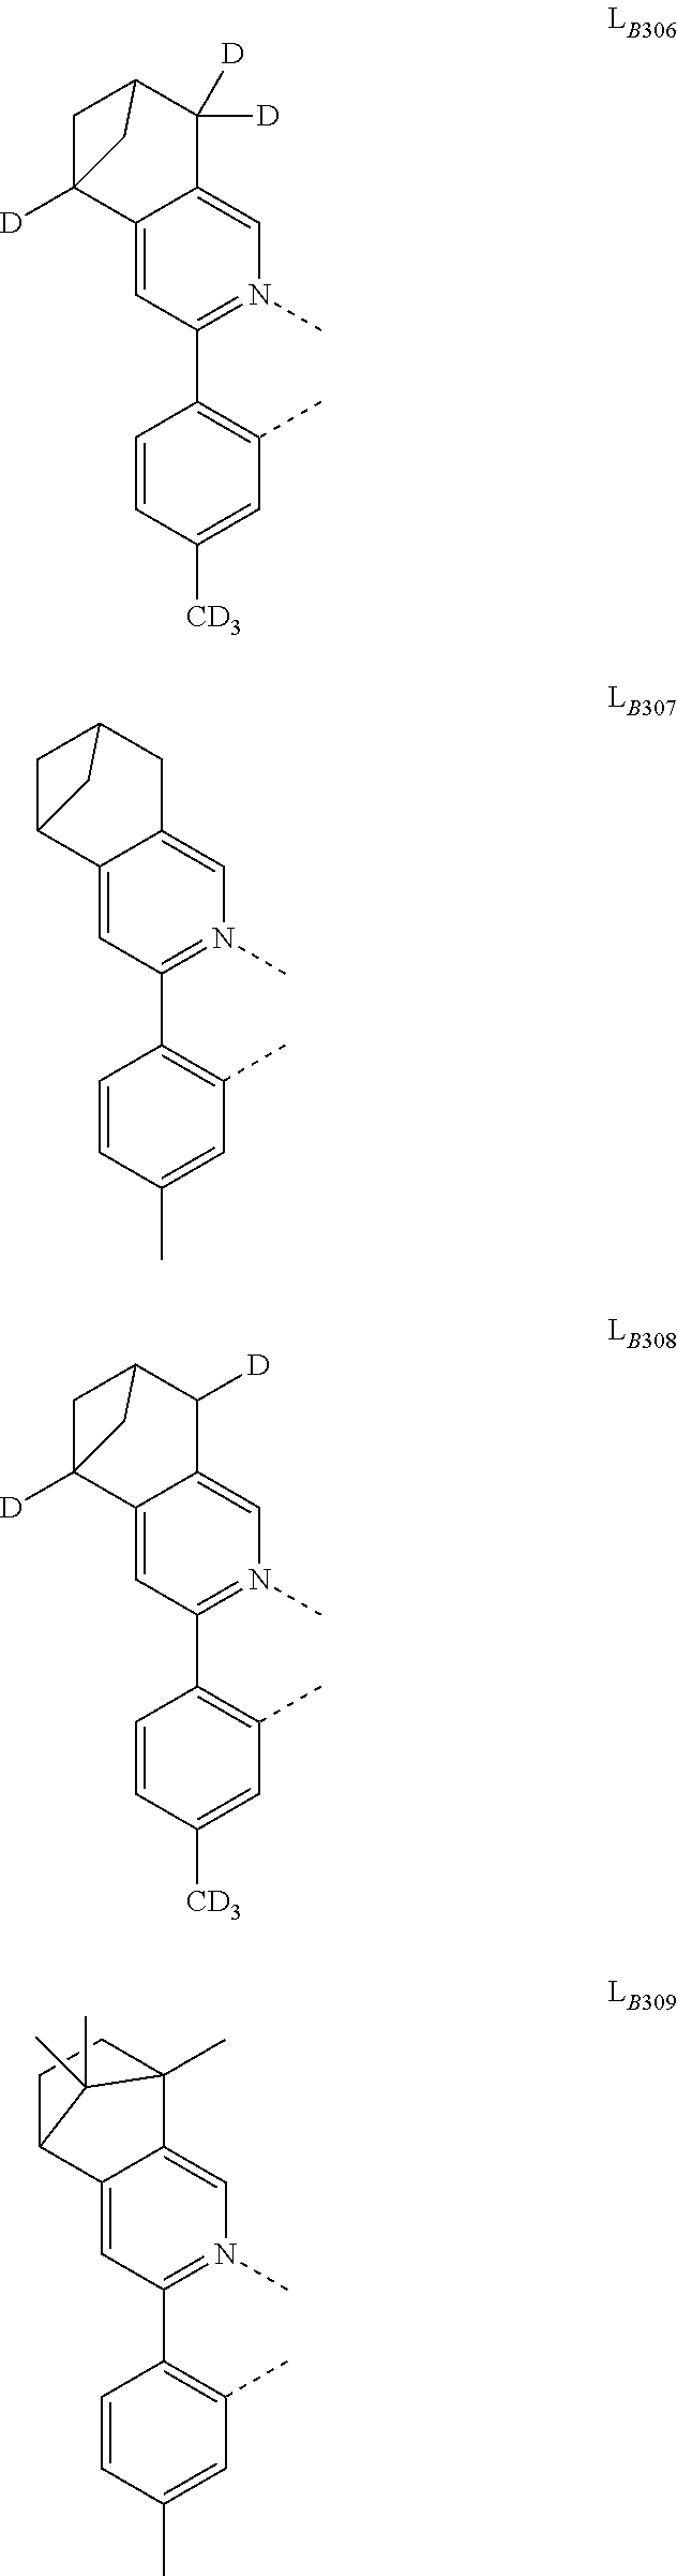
C1=CC([CD3])=CC(C)=C1C1=N(C)C=C2C(=C1)C1([D])CC(C2([D])[D])C1.C1=CC(C)=CC(C)=C1C1=N(C)C=C2C(=C1)C1CC(C2)C1.C1=CC([CD3])=CC(C)=C1C1=N(C)C=C2C(=C1)C1([D])CC(C2[D])C1.C1=CC(C)=CC(C)=C1C1=N(C)C=C2C(=C1)C1CCC2(C)C1(C)C
